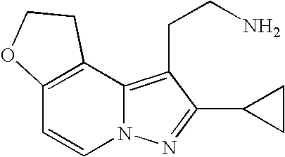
N12C(=C(CCN)C(C3CC3)=N1)C1=C(C=C2)OCC1
